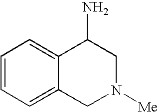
C1=CC=C2C(=C1)C(N)CN([Me])C2
